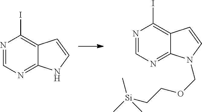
N1=CN=C2C(=C1I)C=CN2.N1=CN=C2C(=C1I)C=CN2COCC[Si](C)(C)C
